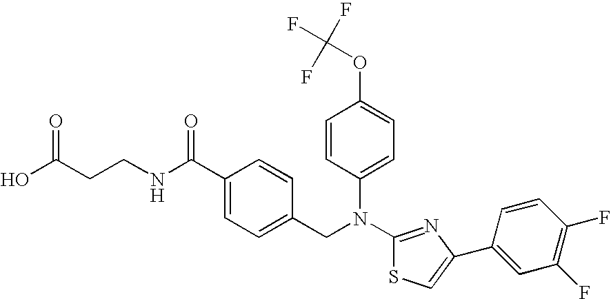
C(CCNC(C1=CC=C(CN(C2=CC=C(OC(F)(F)F)C=C2)C2=NC(C3=CC(F)=C(F)C=C3)=CS2)C=C1)=O)(O)=O
